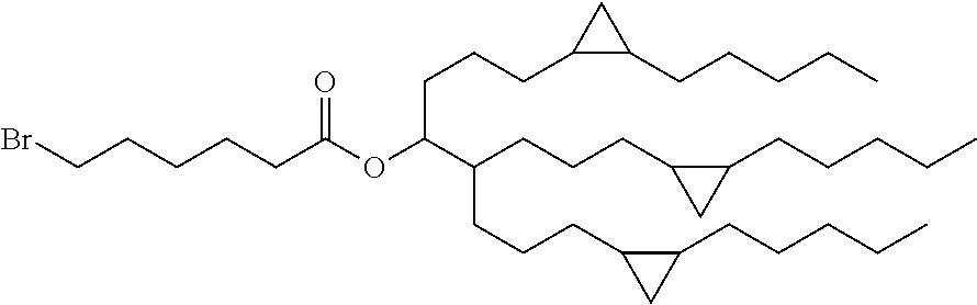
C(CCC1C(CCCCC)C1)C(OC(CCCCCBr)=O)C(CCCC1CC1CCCCC)CCCC1CC1CCCCC
